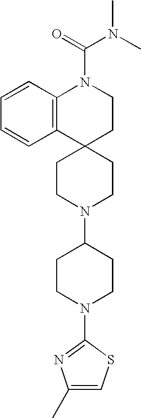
C12(CCN(C3CCN(C4=NC(C)=CS4)CC3)CC1)CCN(C(N(C)C)=O)C1=C2C=CC=C1
